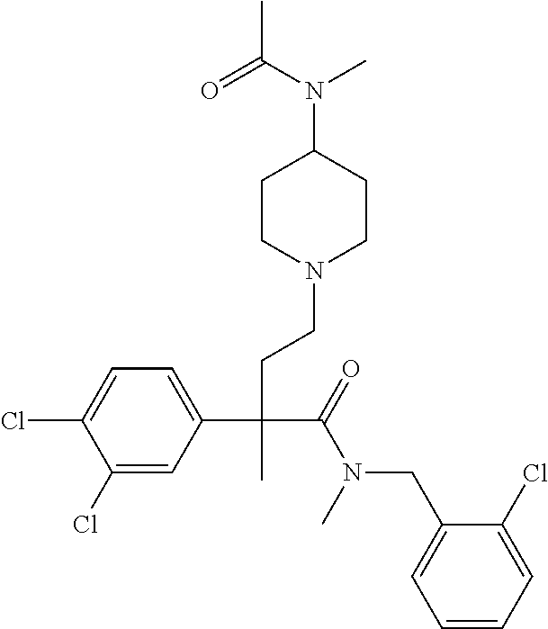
C1(Cl)=CC(C(CCN2CCC(N(C(=O)C)C)CC2)(C(=O)N(CC2=CC=CC=C2Cl)C)C)=CC=C1Cl
